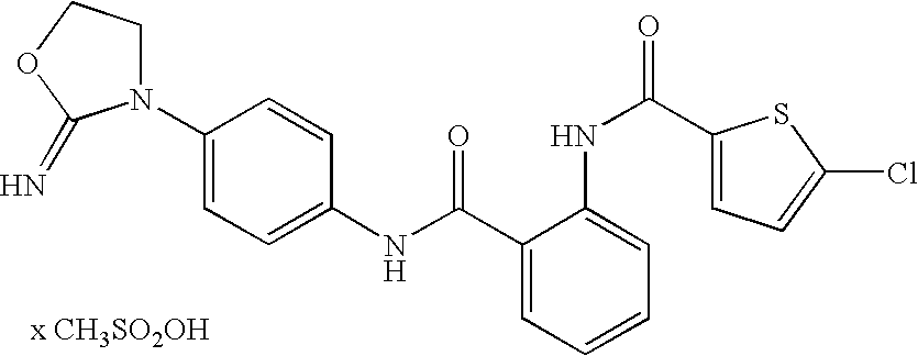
C1(NC(=O)C2=CC=CC=C2NC(C2=CC=C(Cl)S2)=O)=CC=C(N2CCOC2=N)C=C1.[x CH3SO2OH]
